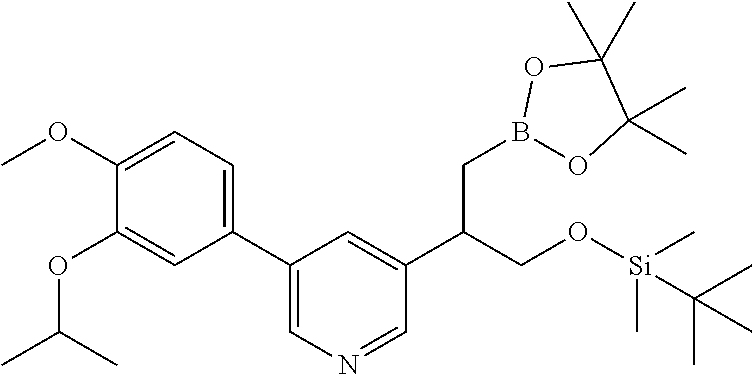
C1(C2=CN=CC(C(CO[Si](C)(C)C(C)(C)C)CB3OC(C)(C)C(C)(C)O3)=C2)=CC=C(OC)C(OC(C)C)=C1
